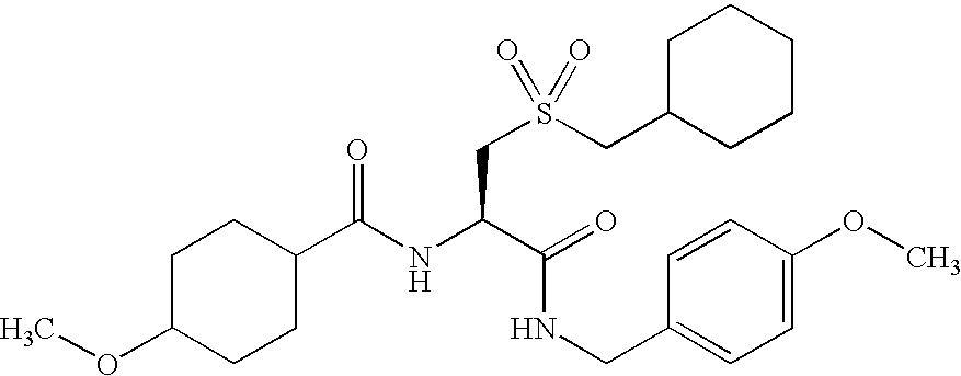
N(C(C(NCC1=CC=C(OC)C=C1)=O)CS(CC1CCCCC1)(=O)=O)C(C1CCC(OC)CC1)=O
